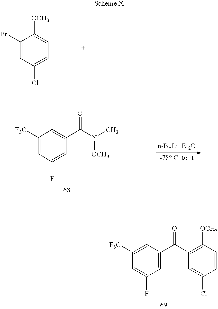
C1(Br)=CC(Cl)=CC=C1[OCH3].C1([F3C])=CC(F)=CC(C(=O)N([OCH3])C)=C1.C1([F3C])=CC(C(=O)C2=C([OCH3])C=CC(Cl)=C2)=CC(F)=C1
